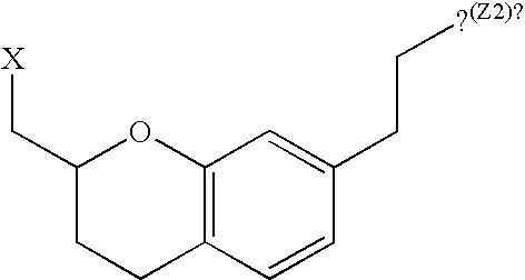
C12=C(C=CC(CC[?(Z2)?])=C1)CCC(C[X])O2
